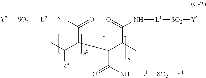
CC(C(C(N[L2][SO2][Y2])=O)CC(C(N[L1][SO2][Y1])=O)C(C)C(=O)N[L1][SO2][Y1])[RA]
